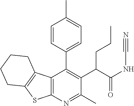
C12=C(N=C(C)C(C(C(NC#N)=O)CCC)=C1C1=CC=C(C)C=C1)SC1=C2CCCC1
